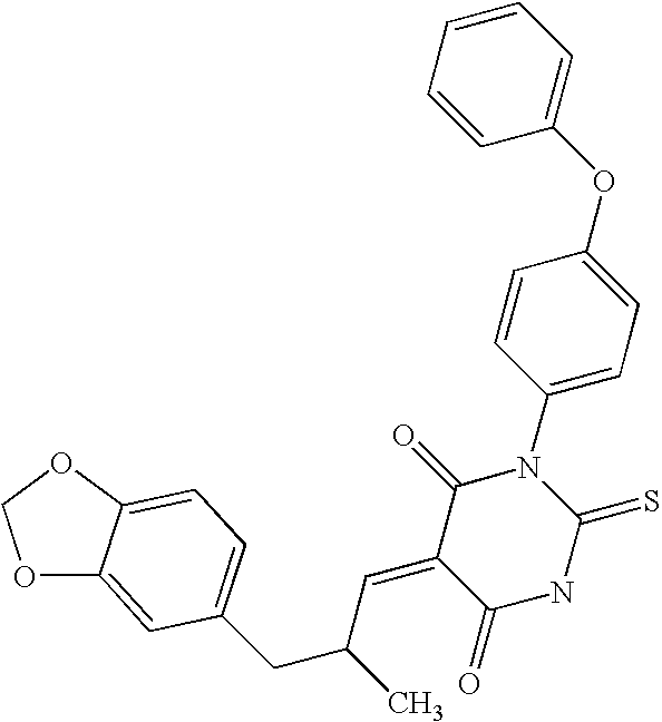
O=C1C(=CC(CC2=CC=C3C(=C2)OCO3)C)C(=O)N(C2=CC=C(OC3=CC=CC=C3)C=C2)C(=S)N1
